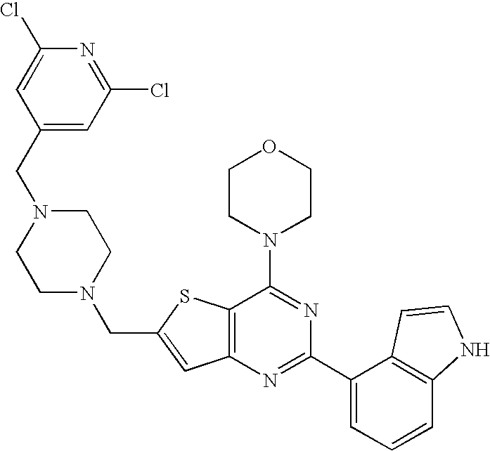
C12=C(N=C(C3=CC=CC4=C3C=CN4)N=C1N1CCOCC1)C=C(CN1CCN(CC3=CC(Cl)=NC(Cl)=C3)CC1)S2
